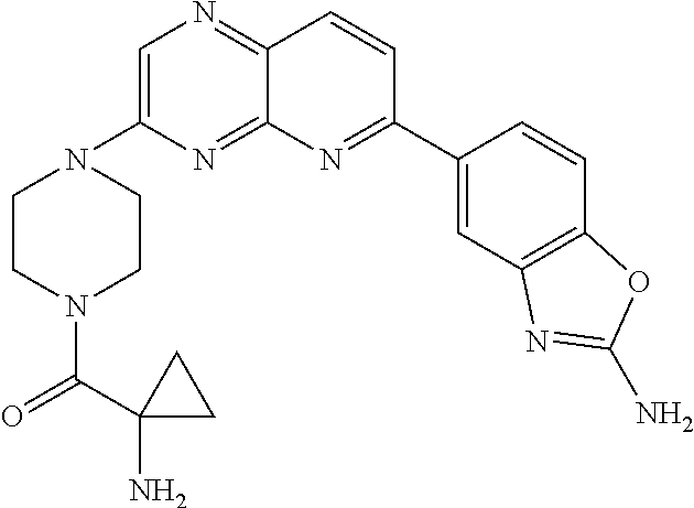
C1=C(N2CCN(C(=O)C3(N)CC3)CC2)N=C2C(=N1)C=CC(C1=CC3=C(C=C1)OC(N)=N3)=N2
